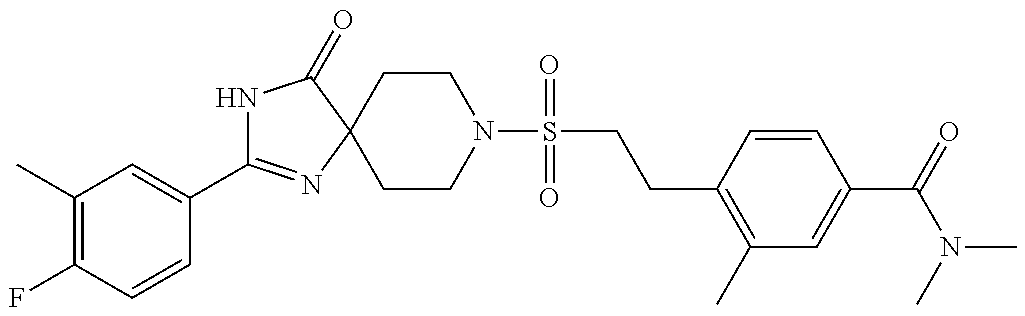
C1(C)=C(F)C=CC(C2=NC3(C(=O)N2)CCN(S(CCC2=C(C)C=C(C(=O)N(C)C)C=C2)(=O)=O)CC3)=C1
